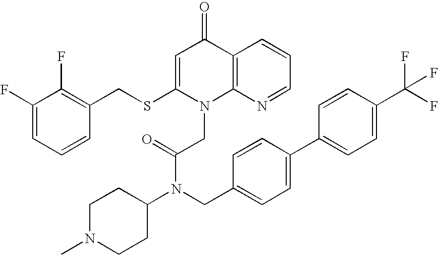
C1=C(SCC2=C(F)C(F)=CC=C2)N(CC(N(C2CCN(C)CC2)CC2=CC=C(C3=CC=C(C(F)(F)F)C=C3)C=C2)=O)C2=C(C1=O)C=CC=N2
